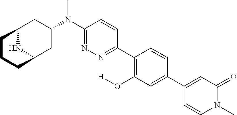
C12NC(CC(N(C3=NN=C(C4=C(O[H])C=C(C5=CC(=O)N(C)C=C5)C=C4)C=C3)C)C1)CCC2
